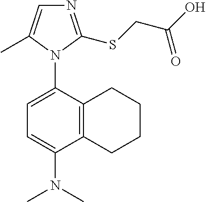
C12=C(C(N3C(C)=CN=C3SCC(O)=O)=CC=C1N(C)C)CCCC2
